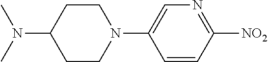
C1(N(C)C)CCN(C2=CN=C([NO2])C=C2)CC1
